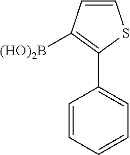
C1=CC([(HO)2B])=C(C2=CC=CC=C2)S1
